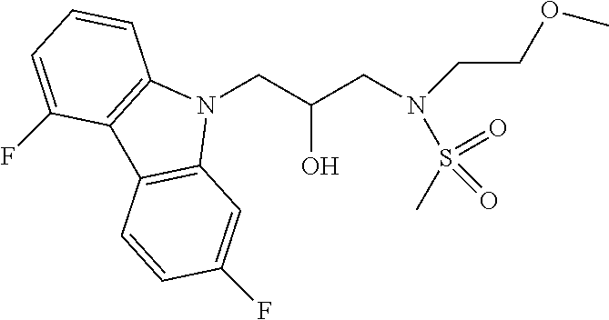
N1(CC(CN(CCOC)S(C)(=O)=O)O)C2=C(C3=C1C=C(F)C=C3)C(F)=CC=C2
